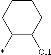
C1(*)C(O)CCCC1
